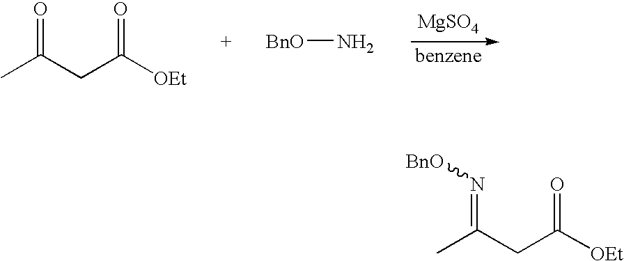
[MgSO4].CC(CC([OEt])=O)=O.[BnO]N.CC(CC([OEt])=O)=N[BnO]
